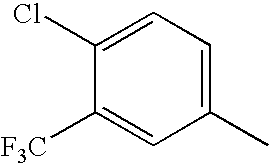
C1(Cl)=CC=C(C)C=C1[F3C]
